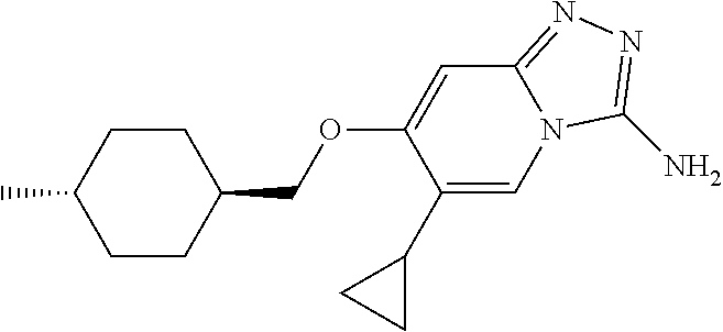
C1(C2CC2)=CN2C(=NN=C2N)C=C1OCC1CCC(C)CC1
